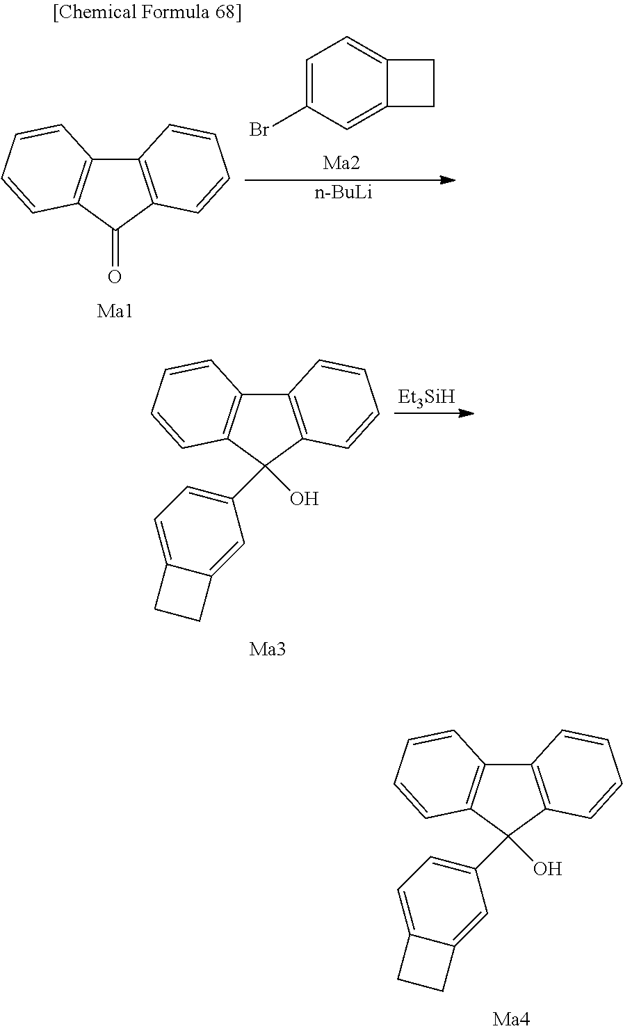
C1=C(Br)C=C2C(=C1)CC2.[n-BuLi].C12=C(C(=O)C3=C1C=CC=C3)C=CC=C2.[Et3SiH].C12=C(C=CC=C1)C(C1=CC=C3C(=C1)CC3)(O)C1=C2C=CC=C1.C12=C(C=CC=C1)C(C1=CC=C3C(=C1)CC3)(O)C1=C2C=CC=C1
